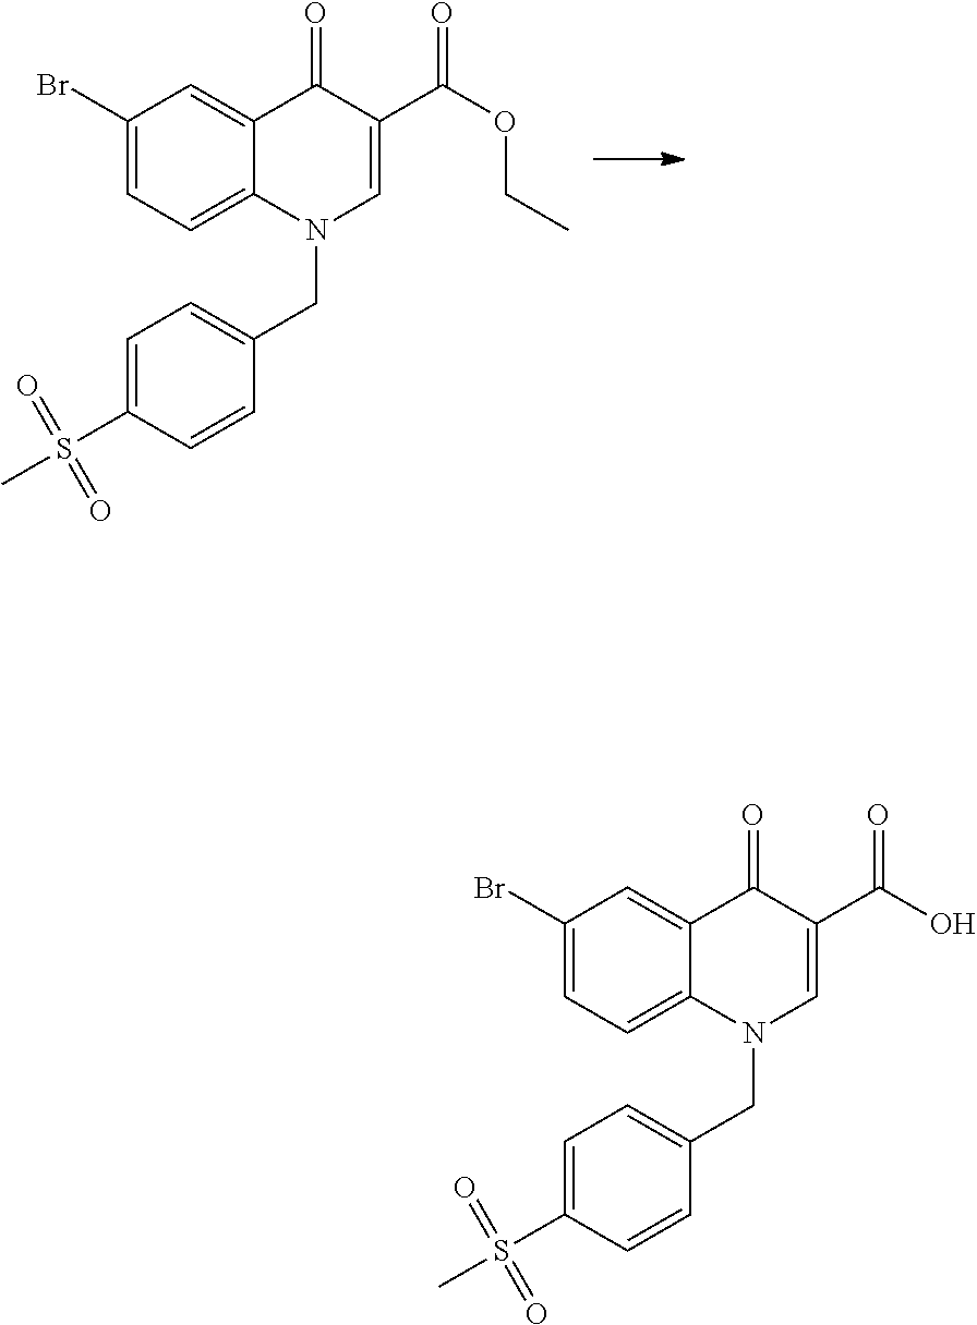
C1(Br)=CC=C2C(=C1)C(=O)C(C(OCC)=O)=CN2CC1=CC=C(S(C)(=O)=O)C=C1.C1(Br)=CC=C2C(=C1)C(=O)C(C(O)=O)=CN2CC1=CC=C(S(C)(=O)=O)C=C1
